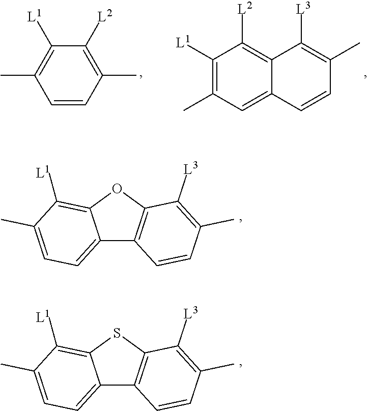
C1=CC(C)=C([L2])C([L1])=C1C.C1([L1])=C(C)C=C2C(=C1[L2])C([L3])=C(C)C=C2.C12=CC=C(C)C([L1])=C1OC1=C2C=CC(C)=C1[L3].C12=CC=C(C)C([L1])=C1SC1=C2C=CC(C)=C1[L3]
